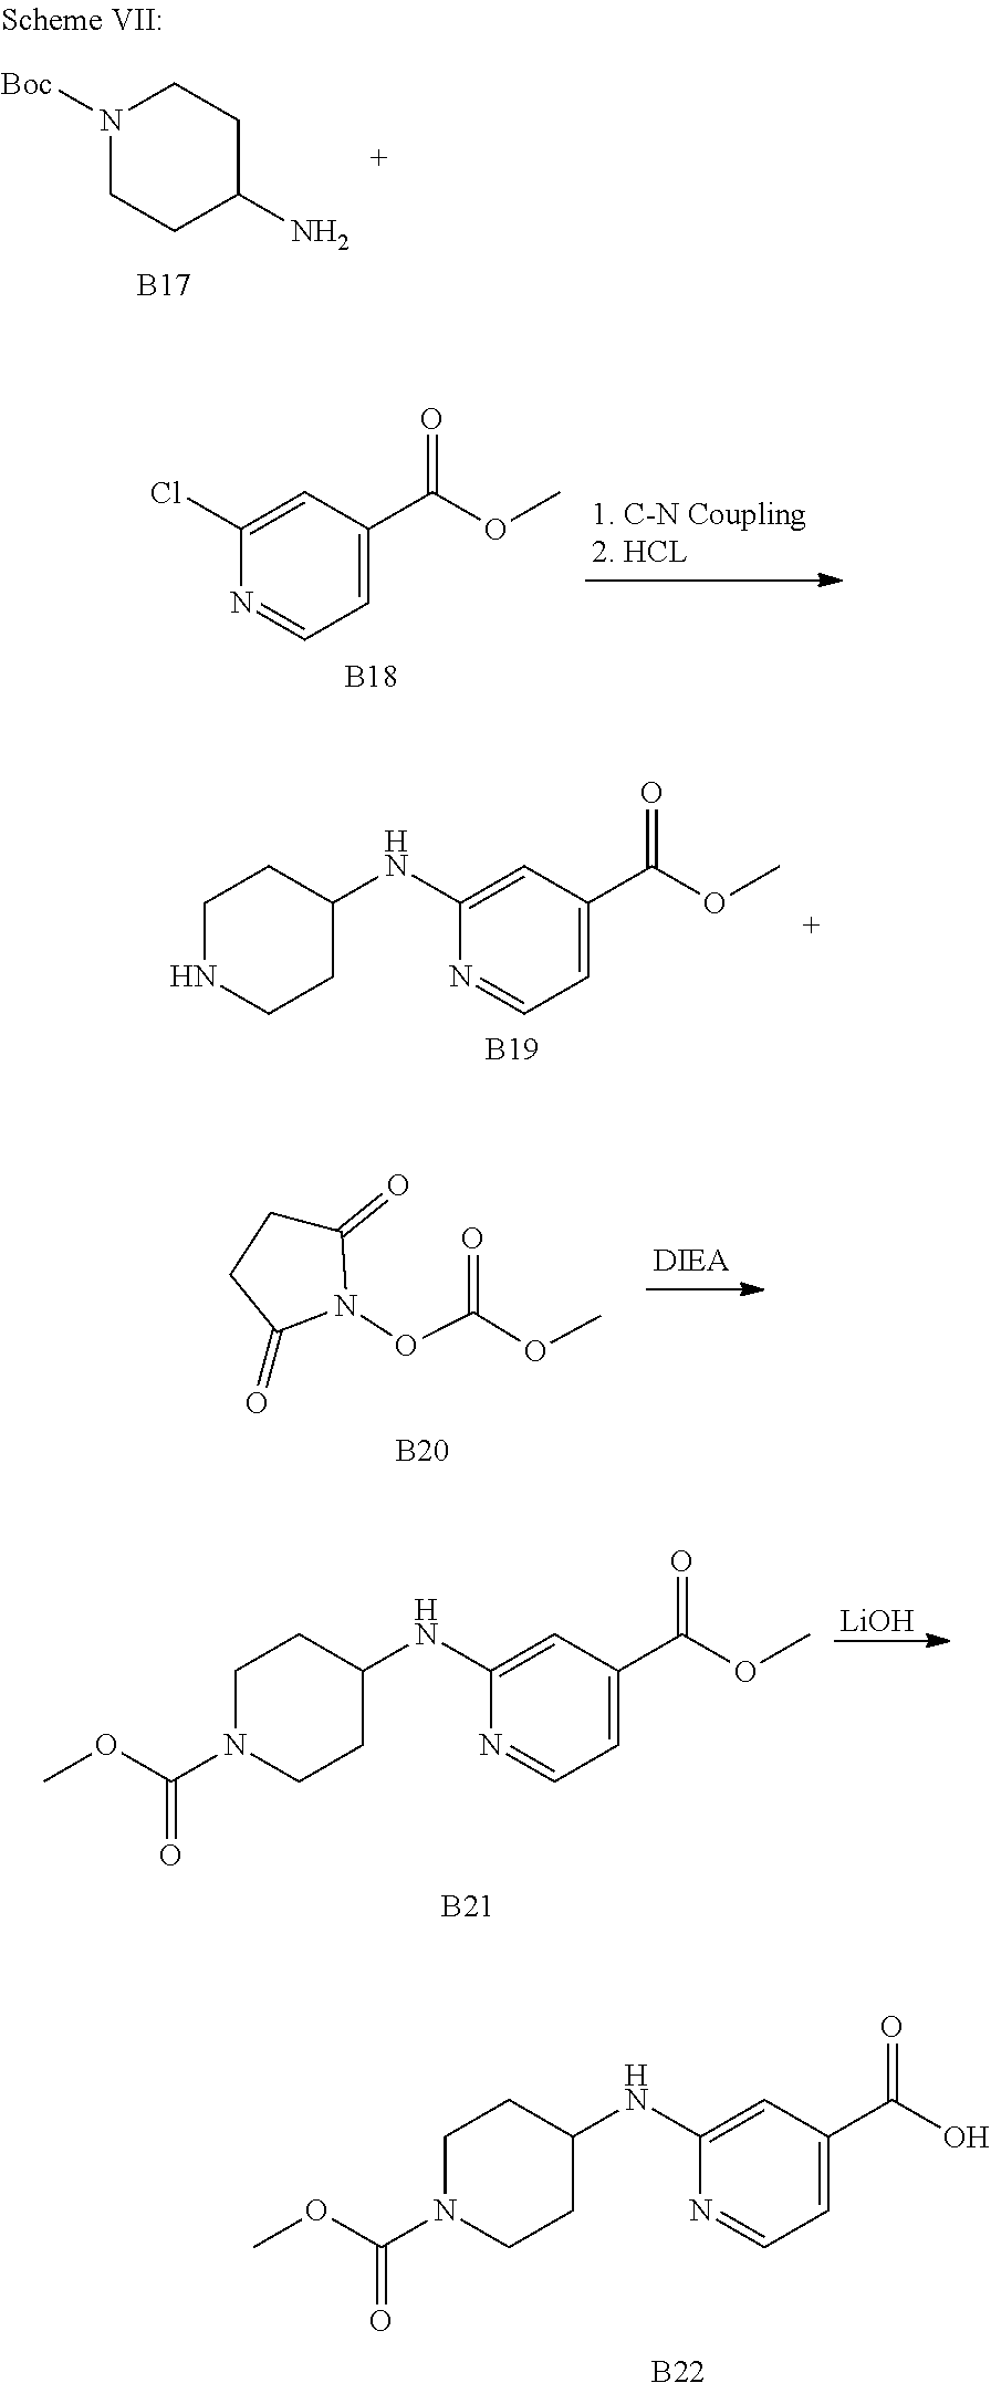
C1(Cl)=CC(C(OC)=O)=CC=N1.[B18].C1NCCC(NC2=CC(C(OC)=O)=CC=N2)C1.[B19].N1([Boc])CCC(N)CC1.[B17].C1(=O)CCC(=O)N1OC(=O)OC.[B20].C1N(C(OC)=O)CCC(NC2=CC(C(OC)=O)=CC=N2)C1.[LiOH].[B21].C1N(C(OC)=O)CCC(NC2=CC(C(O)=O)=CC=N2)C1.[B22]
